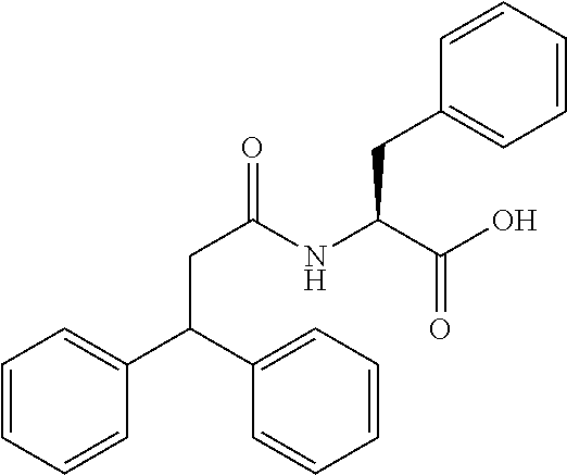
C1=CC=CC(C(C2=CC=CC=C2)CC(=O)NC(C(O)=O)CC2=CC=CC=C2)=C1
